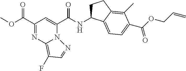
N(C(C1=CC(C(OC)=O)=NC2=C(F)C=NN12)=O)C1CCC2=C(C)C(C(OCC=C)=O)=CC=C12
